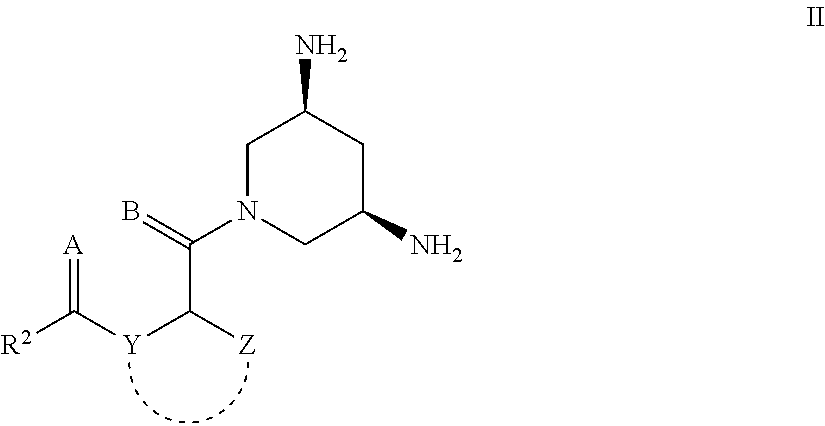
C1N(C(=B)C([Z])[Y]C([R2])=[A])CC(N)CC1N
